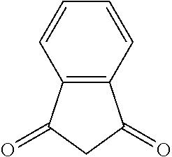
C12=C(C(=O)CC1=O)C=CC=C2
